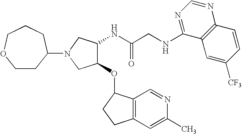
C(C(NC1C(OC2C3=C(C=C(C)N=C3)CC2)CN(C2CCOCCC2)C1)=O)NC1=NC=NC2=C1C=C([CF3])C=C2
